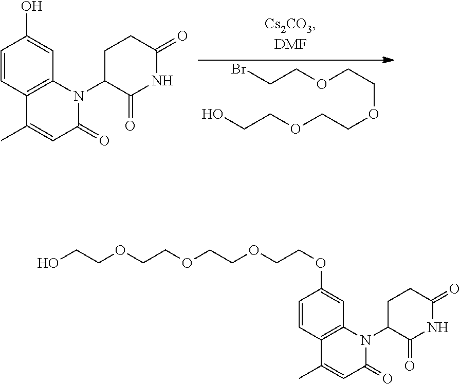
C1=CC2=C(C=C1O)N(C1C(=O)NC(=O)CC1)C(=O)C=C2C.BrCCOCCOCCOCCO.C1=CC2=C(C=C1OCCOCCOCCOCCO)N(C1C(=O)NC(=O)CC1)C(=O)C=C2C
